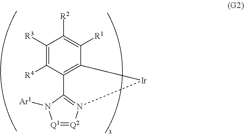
[Q1]1=[Q2]N2=C(N1[Ar1])C1=C(C([R1])=C([R2])C([R3])=C1[R4])[Ir]2
